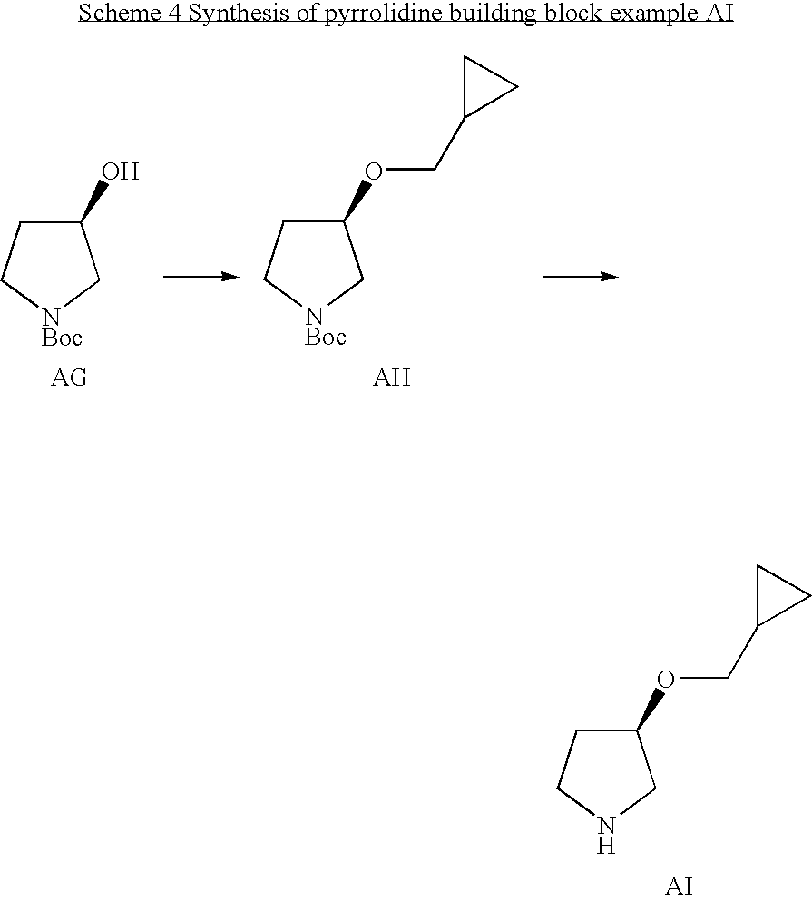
C1(OCC2CC2)CCNC1.C1(OCC2CC2)CC[NBoc]C1.C1(O)CC[NBoc]C1
